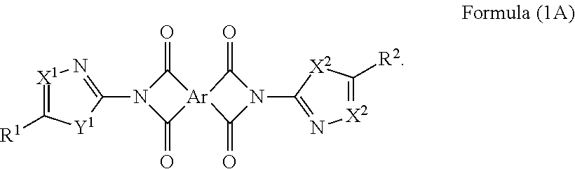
[X1]1=C([R1])[Y1]C(N2C(=O)[Ar]3(C2=O)C(=O)N(C2=N[X2]=C([R2])[X2]2)C3=O)=N1
